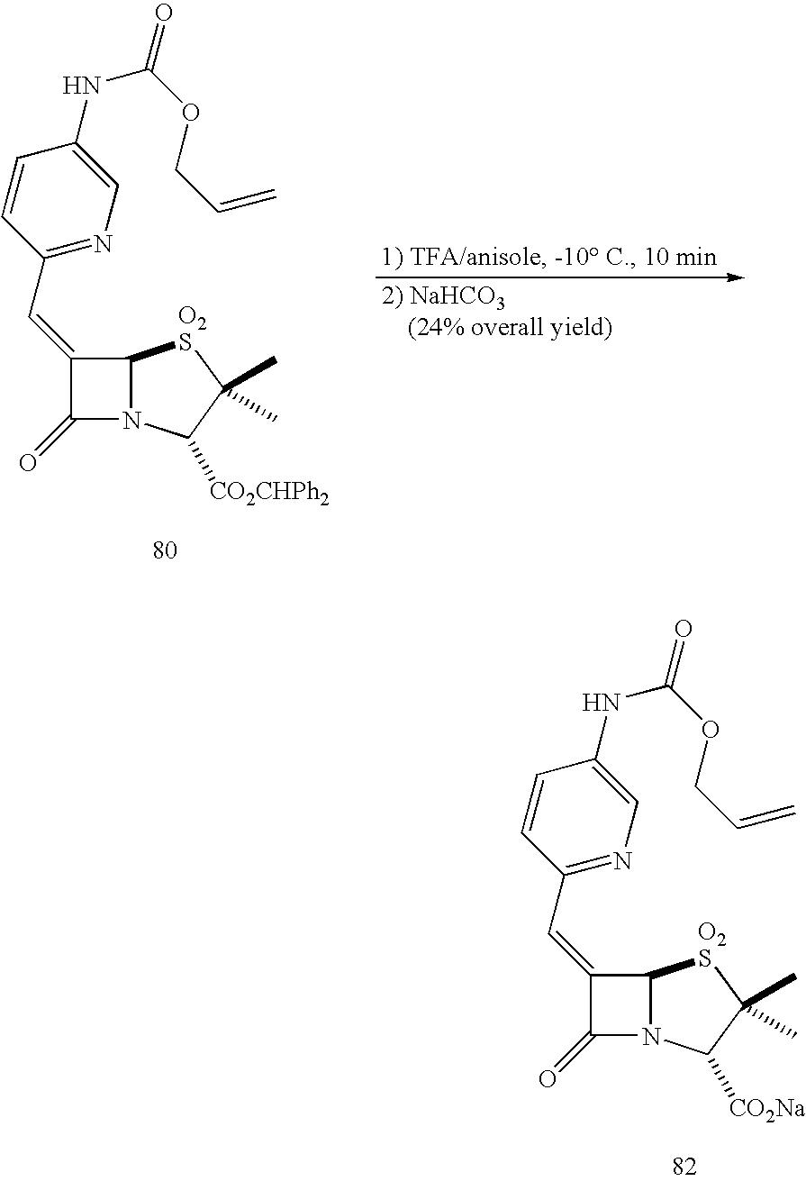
C1(C=C2C(=O)N3C2[O2S]C(C)(C)C3[CO2CHPh2])=NC=C(NC(OCC=C)=O)C=C1.C1(C=C2C(=O)N3C2[O2S]C(C)(C)C3[CO2Na])=NC=C(NC(OCC=C)=O)C=C1
